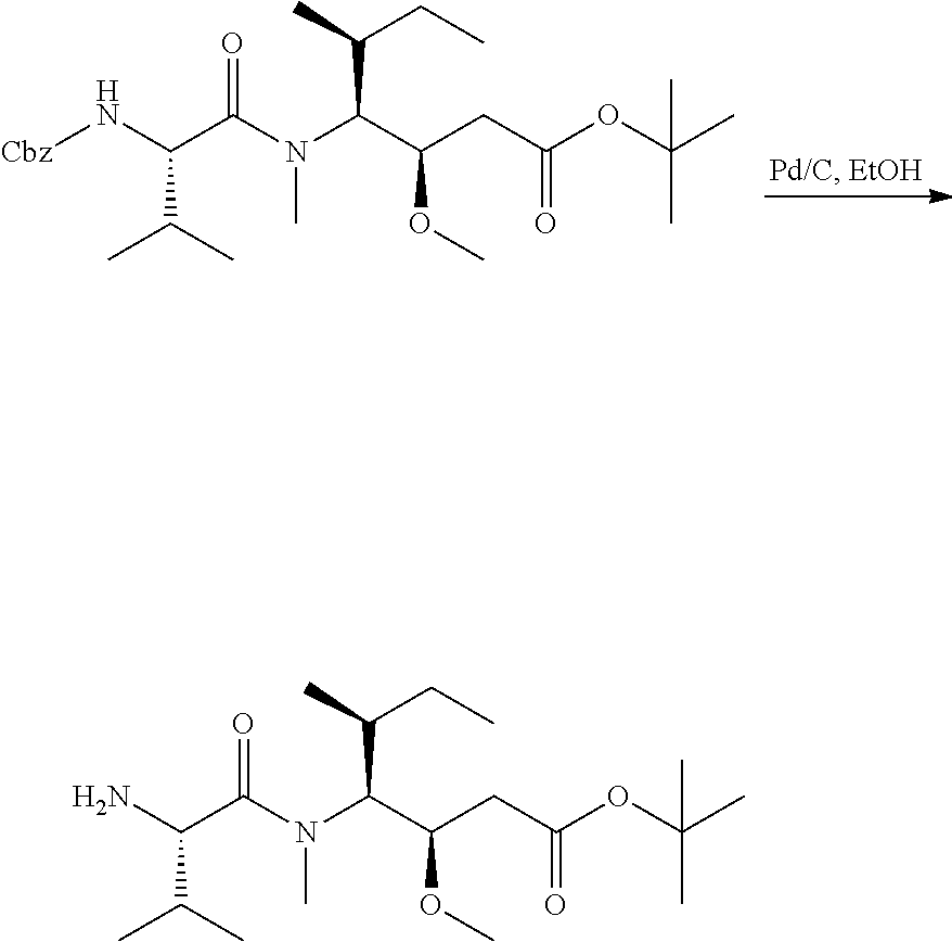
[Cbz]NC(C(N(C(C(CC(OC(C)(C)C)=O)OC)C(C)CC)C)=O)C(C)C.NC(C(N(C(C(CC(OC(C)(C)C)=O)OC)C(C)CC)C)=O)C(C)C
